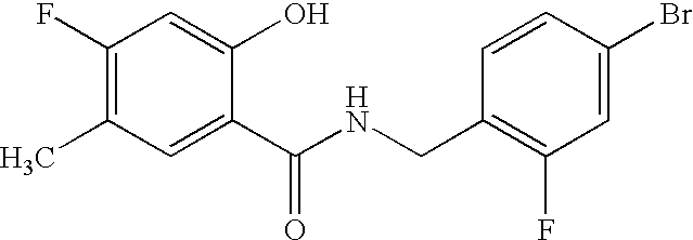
C1(F)=C(C)C=C(C(NCC2=C(F)C=C(Br)C=C2)=O)C(O)=C1
